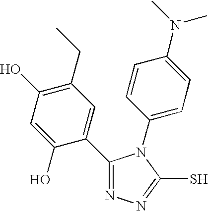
C1(C2=NN=C(S)N2C2=CC=C(N(C)C)C=C2)=CC(CC)=C(O)C=C1O
